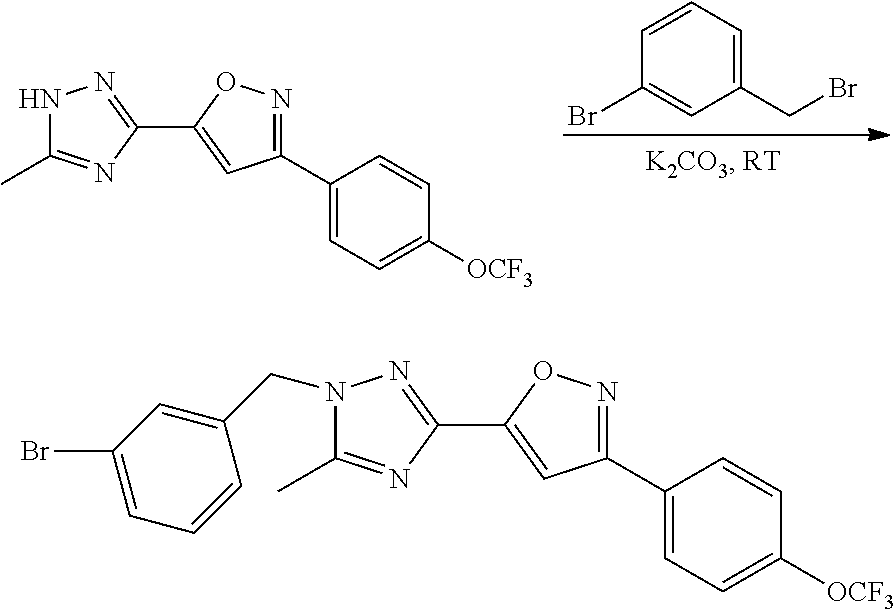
C1(CBr)=CC=CC(Br)=C1.N1C(C)=NC(C2=CC(C3=CC=C([OCF3])C=C3)=NO2)=N1.C(N1C(C)=NC(C2=CC(C3=CC=C([OCF3])C=C3)=NO2)=N1)C1=CC(Br)=CC=C1
